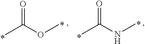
CC(OC)=O.CC(NC)=O
